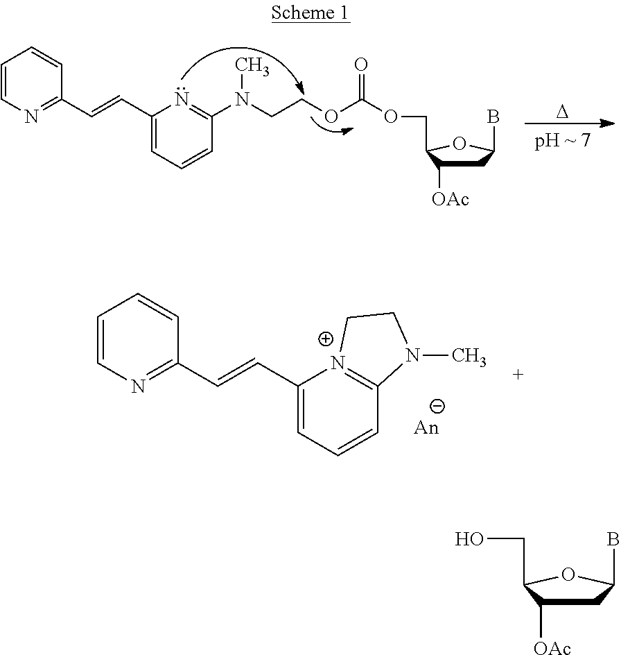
C1=CN=C(C=CC2=CC=CC(N(CCOC(OCC3C([OAc])CC(B)O3)=O)C)=N2)C=C1.[D].C1=CN=C(C=CC2=CC=CC3=[N+]2CCN3C)C=C1.C1C([OAc])C(CO)OC1B
